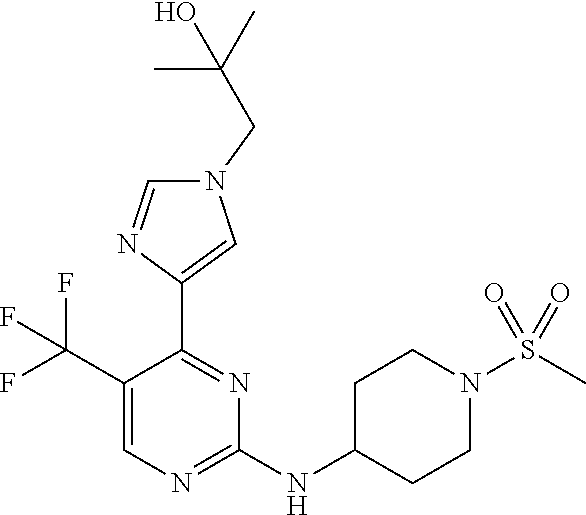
N1(CC(O)(C)C)C=NC(C2=NC(NC3CCN(S(C)(=O)=O)CC3)=NC=C2C(F)(F)F)=C1
